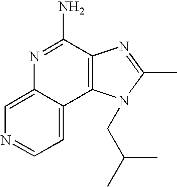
N1=C(N)C2=C(C3=CC=NC=C13)N(CC(C)C)C(C)=N2
